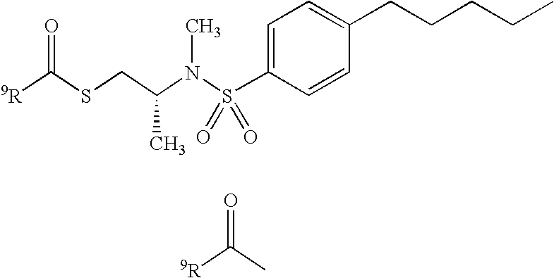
O=C(SCC(N(S(C1=CC=C(CCCCC)C=C1)(=O)=O)C)C)[9R].O=C(C)[9R]
